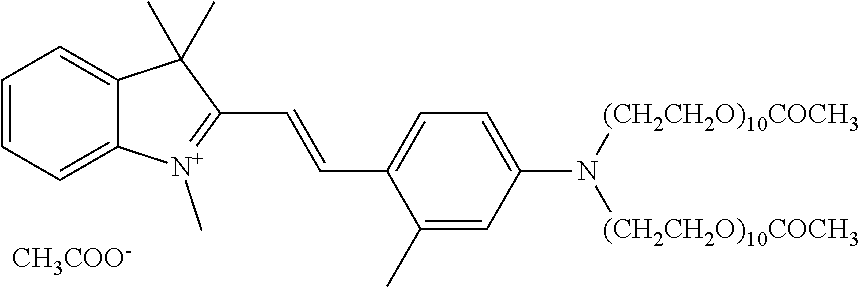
C12=CC=CC=C1[N+](C)=C(C=CC1=CC=C(N([(CH2CH2O)10COCH3])[(CH2CH2O)10COCH3])C=C1C)C2(C)C.[CH3COO-]
